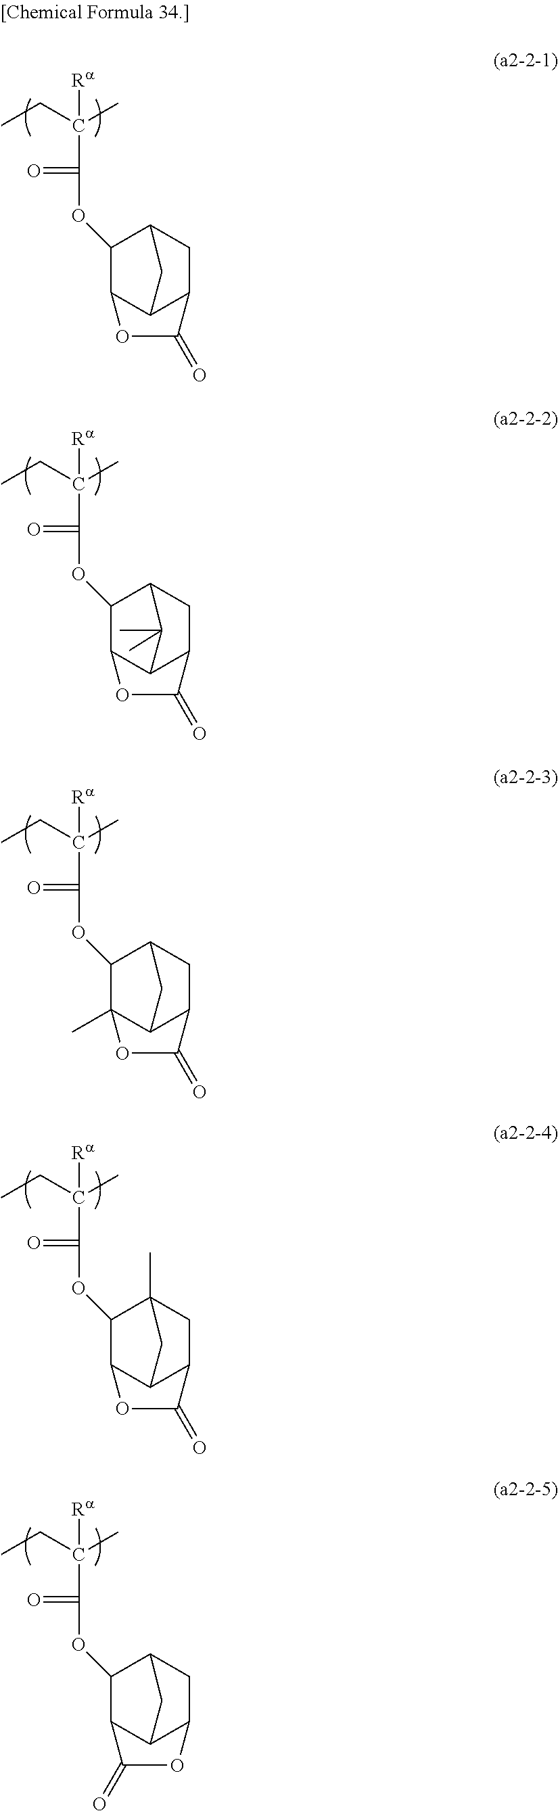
CCC(C)([Ra])C(=O)OC1C2C3C(CC1C3)C(=O)O2.CCC(C)([Ra])C(=O)OC1C2C3C(CC1C3(C)C)C(=O)O2.CCC(C)([Ra])C(=O)OC1C2(C)C3C(CC1C3)C(=O)O2.CCC(C)([Ra])C(=O)OC1C2C3C(CC1(C)C3)C(=O)O2.CCC(C)([Ra])C(=O)OC1C2C3C(CC1C3)OC2=O
